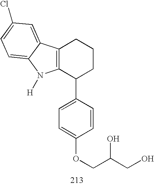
C12=C(C(C3=CC=C(OCC(CO)O)C=C3)CCC1)N([H])C1=CC=C(Cl)C=C21
